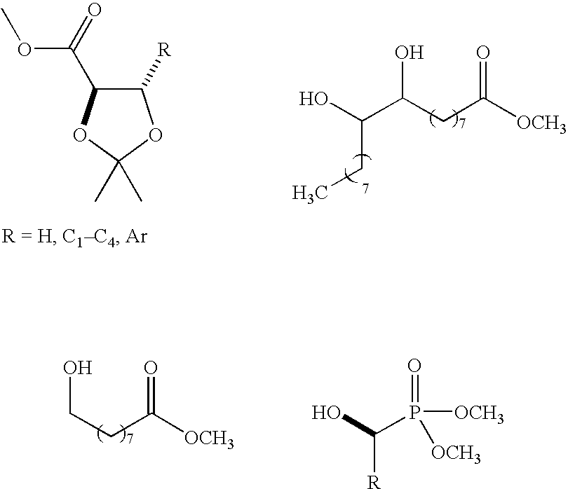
C1([R])C(C(OC)=O)OC(C)(C)O1.OC(C(CC([OCH3])=O)O)CC.C(CC([OCH3])=O)O.OC(P([OCH3])(=O)[OCH3])[R]
